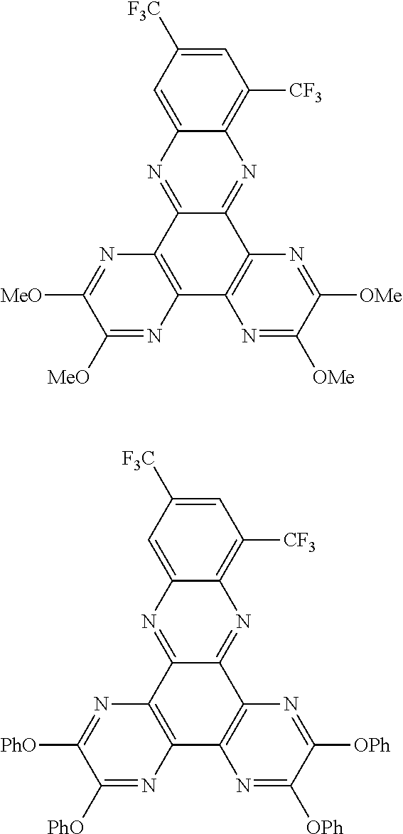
C12=NC3=C([CF3])C=C([F3C])C=C3N=C1C1=C(C3=C2N=C([OMe])C([OMe])=N3)N=C([MeO])C([MeO])=N1.C12=NC3=C([CF3])C=C([F3C])C=C3N=C1C1=C(C3=C2N=C([OPh])C([OPh])=N3)N=C([PhO])C([PhO])=N1
